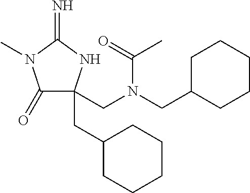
C1(=O)C(CC2CCCCC2)(CN(CC2CCCCC2)C(=O)C)NC(=N)N1C
